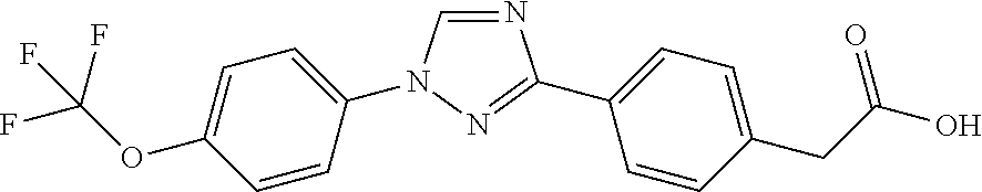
C1=CC(N2C=NC(C3=CC=C(CC(O)=O)C=C3)=N2)=CC=C1OC(F)(F)F
